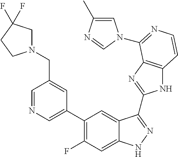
C1=C(C2=C(F)C=C3C(=C2)C(C2=NC4=C(N2)C=CN=C4N2C=C(C)N=C2)=NN3)C=C(CN2CC(F)(F)CC2)C=N1
